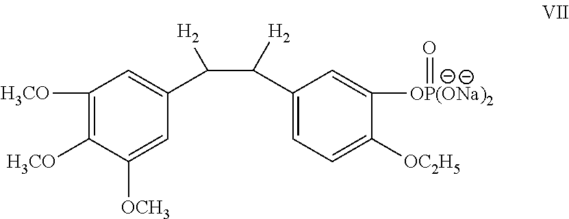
C1([H3CO])=C([H3CO])C([OCH3])=CC(C(C(C2=CC=C([OC2H5])C([OP(ONa)2]=O)=C2)[H2])[H2])=C1
